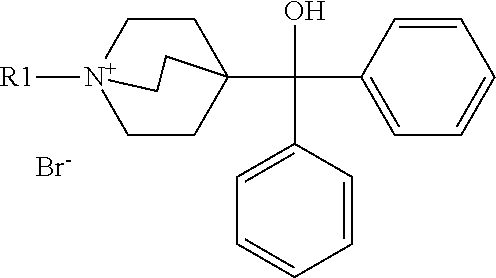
C1C[N+]2([R1])CCC1(C(O)(C1=CC=CC=C1)C1=CC=CC=C1)CC2.[Br-]
